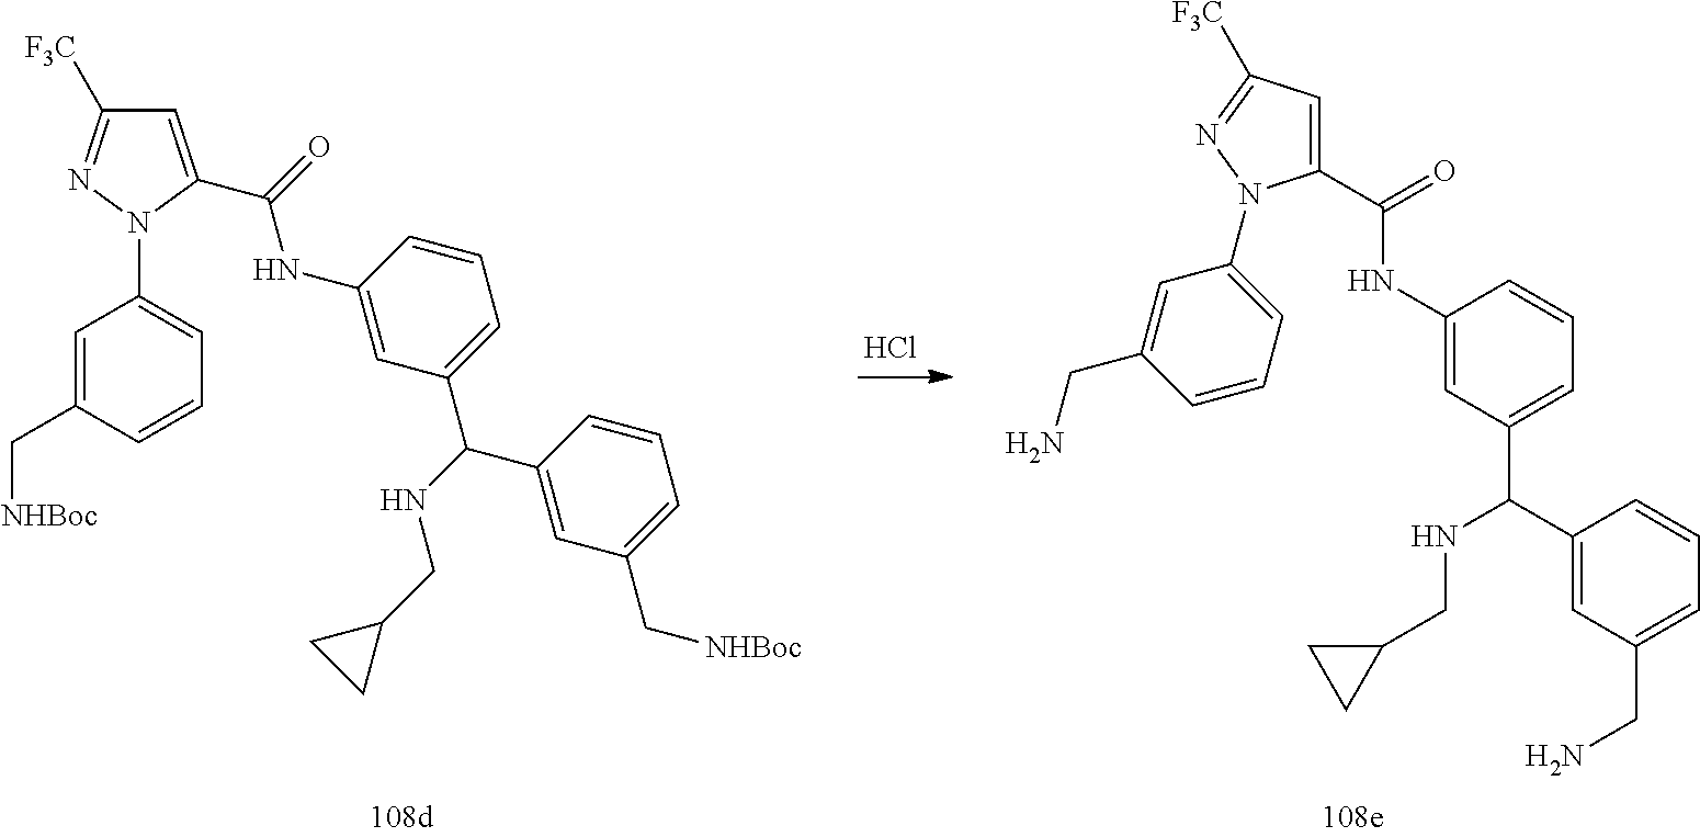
Cl.C1(C(NC2=CC(C(C3=CC(CN)=CC=C3)NCC3CC3)=CC=C2)=O)=CC([F3C])=NN1C1=CC=CC(CN)=C1.C1=C(C[NHBoc])C=CC=C1N1C(C(=O)NC2=CC(C(NCC3CC3)C3=CC(C[NHBoc])=CC=C3)=CC=C2)=CC([F3C])=N1
